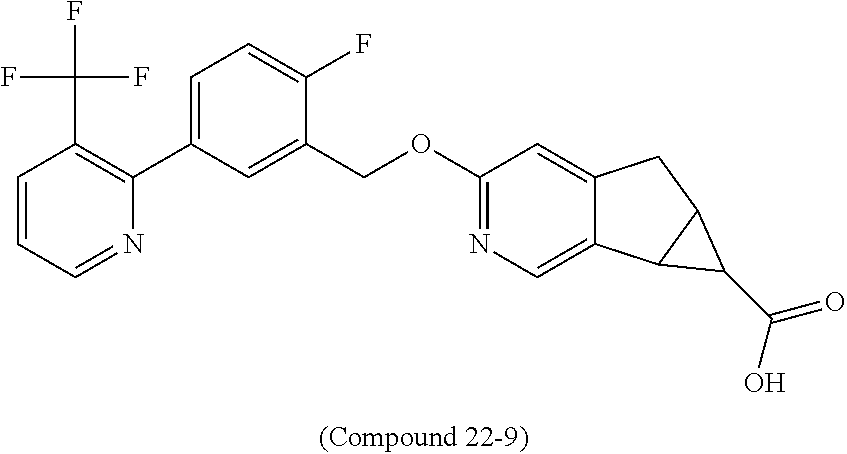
N1=CC=CC(C(F)(F)F)=C1C1=CC=C(F)C(COC2=NC=C3C(=C2)CC2C3C2C(=O)O)=C1
